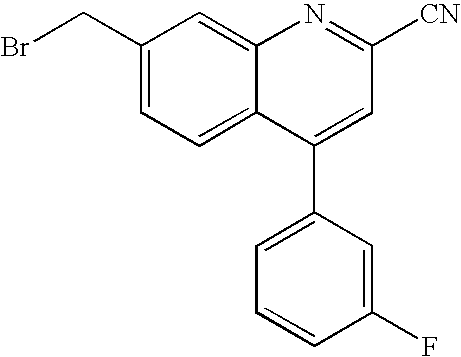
BrCC1=CC=C2C(=C1)N=C([CN])C=C2C1=CC=CC(F)=C1
